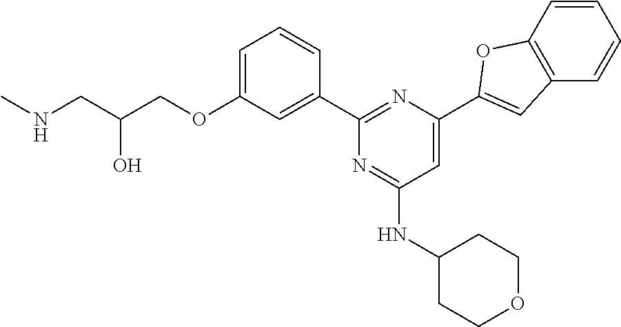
N(CC(COC1=CC=CC(C2=NC(C3=CC4=C(C=CC=C4)O3)=CC(NC3CCOCC3)=N2)=C1)O)C
